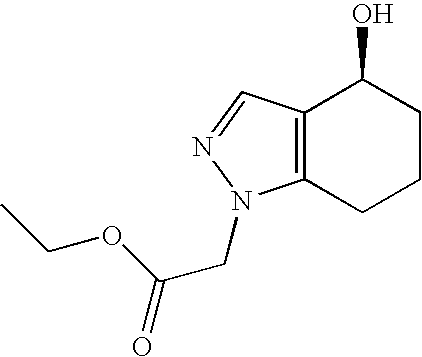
C12=C(CCCC1O)N(CC(OCC)=O)N=C2
